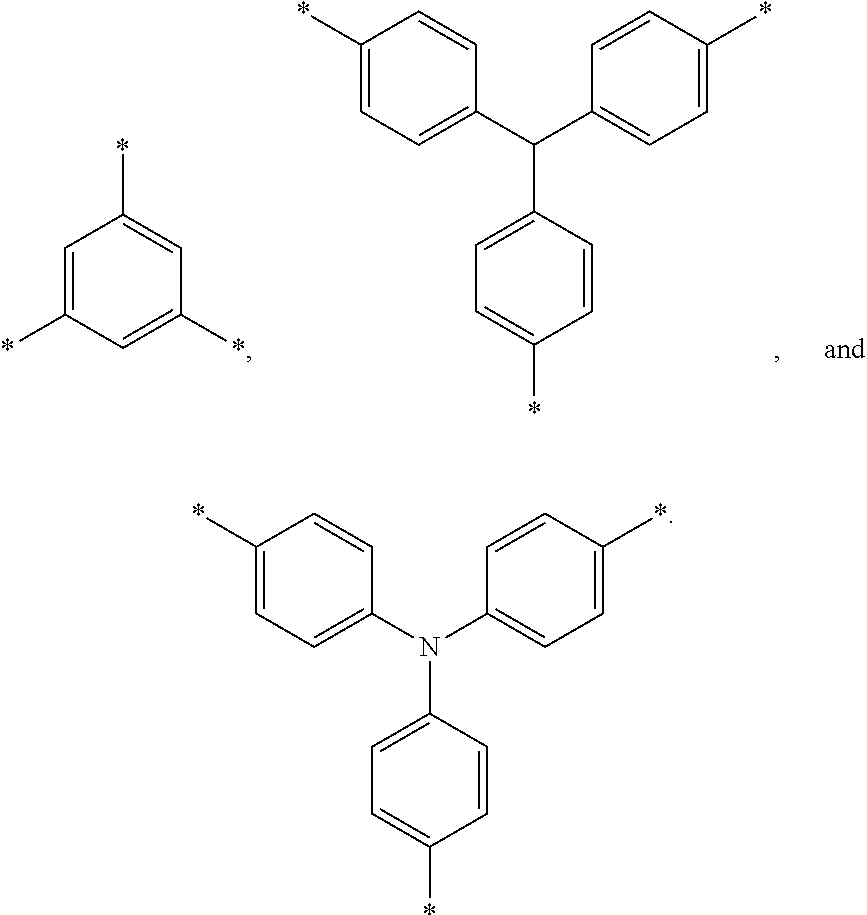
C1=C(N(C2=CC=C(*)C=C2)C2=CC=C(*)C=C2)C=CC(*)=C1.C1=C(*)C=C(*)C=C1*.C1=C(C(C2=CC=C(*)C=C2)C2=CC=C(*)C=C2)C=CC(*)=C1
